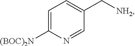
C1=C([(BOC)2N])N=CC(C[NH2])=C1
